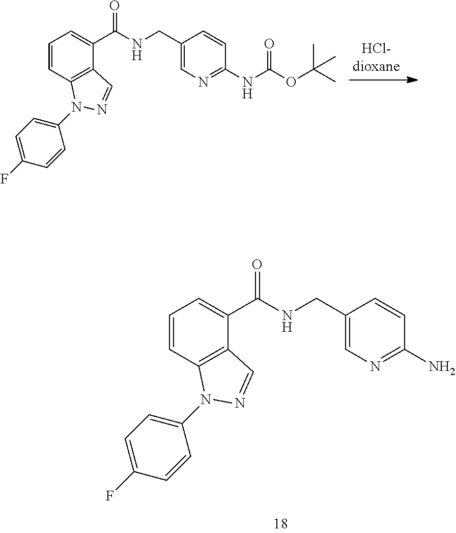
C1=CC2=C(C(C(NCC3=CN=C(N)C=C3)=O)=C1)C=NN2C1=CC=C(F)C=C1.C1=CC2=C(C(C(NCC3=CN=C(NC(OC(C)(C)C)=O)C=C3)=O)=C1)C=NN2C1=CC=C(F)C=C1
